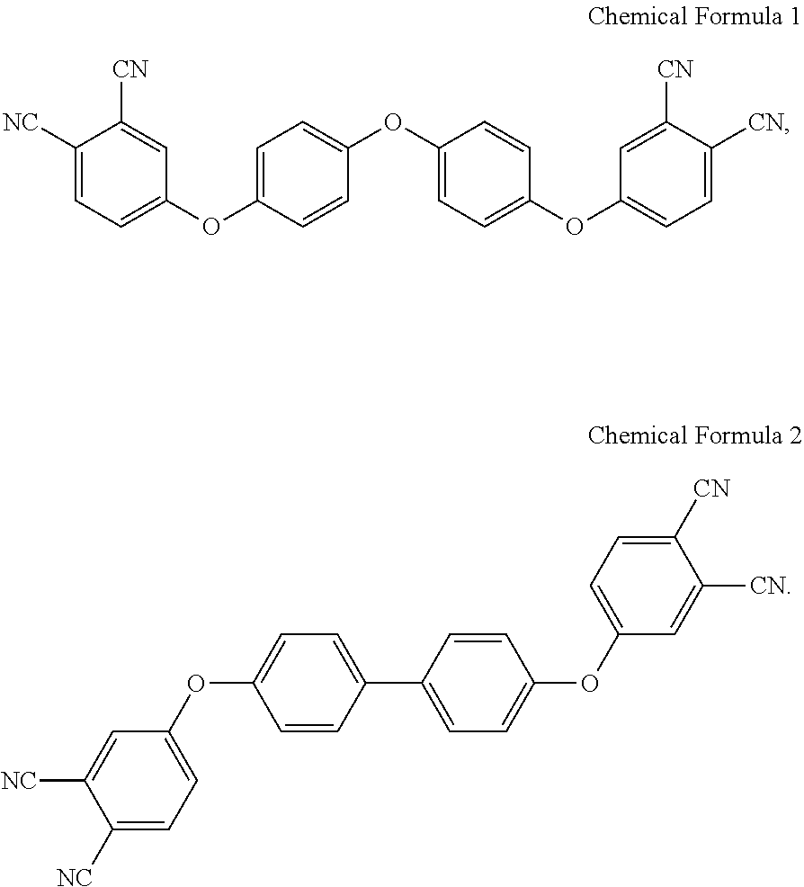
C1([NC])=CC=C(OC2=CC=C(OC3=CC=C(OC4=CC=C([CN])C([CN])=C4)C=C3)C=C2)C=C1[CN].C1([NC])=CC=C(OC2=CC=C(C3=CC=C(OC4=CC=C([CN])C([CN])=C4)C=C3)C=C2)C=C1[NC]
